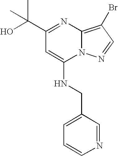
C1=CN=CC(CNC2=CC(C(O)(C)C)=NC3=C(Br)C=NN23)=C1
